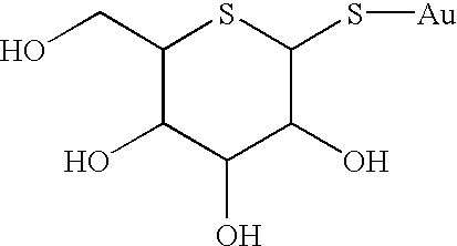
C1(CO)C(O)C(O)C(O)C(S[Au])S1
